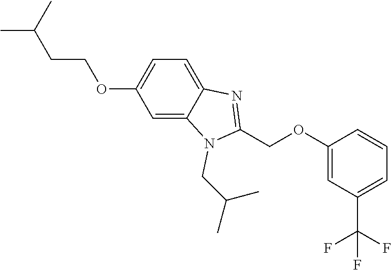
CC(C)CCOC1=CC=C2C(=C1)N(CC(C)C)C(COC1=CC(C(F)(F)F)=CC=C1)=N2
